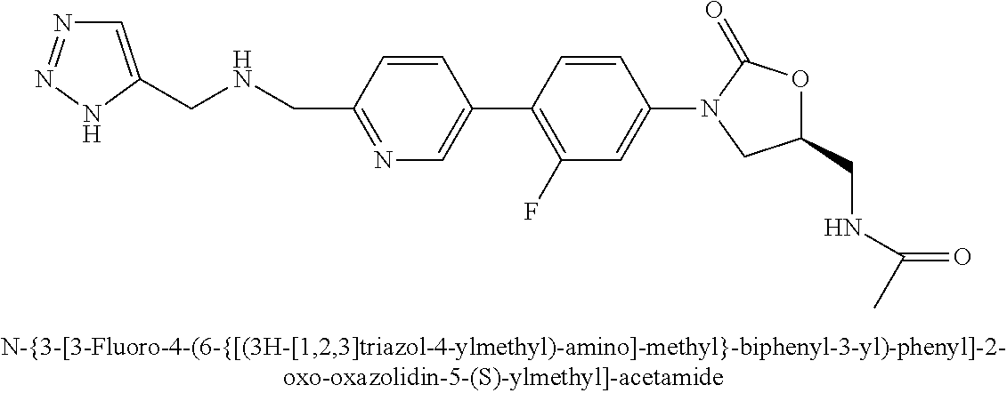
C1=C(CNCC2=NC=C(C3=C(F)C=C(N4CC(CNC(=O)C)OC4=O)C=C3)C=C2)NN=N1
